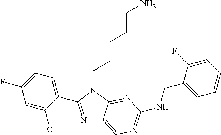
N1=C(C2=CC=C(F)C=C2Cl)N(CCCCCN)C2=NC(NCC3=CC=CC=C3F)=NC=C12
